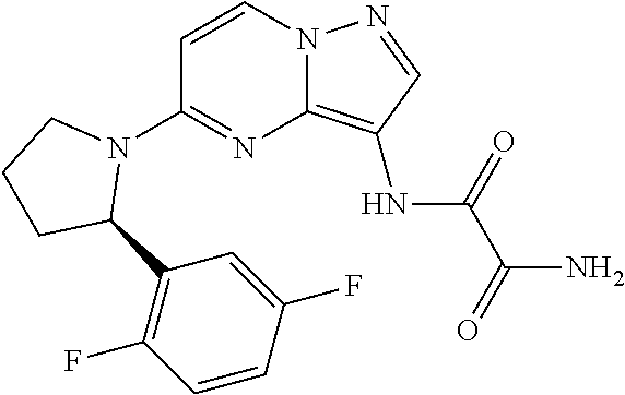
C1=CN2C(=C(NC(C(=O)N)=O)C=N2)N=C1N1CCCC1C1=C(F)C=CC(F)=C1
